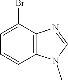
C1(Br)=CC=CC2=C1N=CN2C
